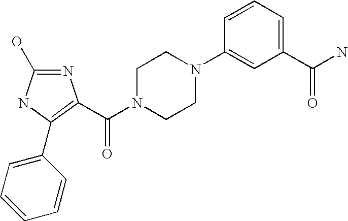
N1=C(O)NC(C2=CC=CC=C2)=C1C(N1CCN(C2=CC(C(N)=O)=CC=C2)CC1)=O
